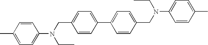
C1=C(N(CC2=CC=C(C3=CC=C(CN(CC)C4=CC=C(C)C=C4)C=C3)C=C2)CC)C=CC(C)=C1
